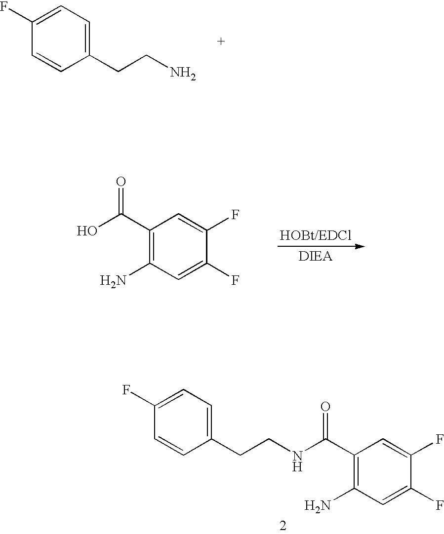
C1(CCN)=CC=C(F)C=C1.C1(C(O)=O)=C(N)C=C(F)C(F)=C1.C1(CCNC(C2=C(N)C=C(F)C(F)=C2)=O)=CC=C(F)C=C1
